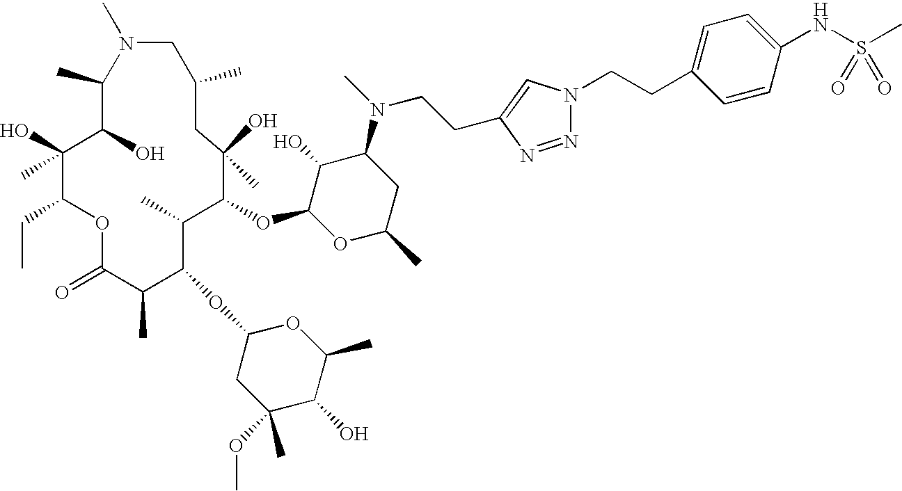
C1(C)C(O)C(O)(C)C(CC)OC(=O)C(C)C(OC2CC(C)(OC)C(O)C(C)O2)C(C)C(OC2OC(C)CC(N(C)CCC3=CN(CCC4=CC=C(NS(C)(=O)=O)C=C4)N=N3)C2O)C(O)(C)CC(C)CN1C
